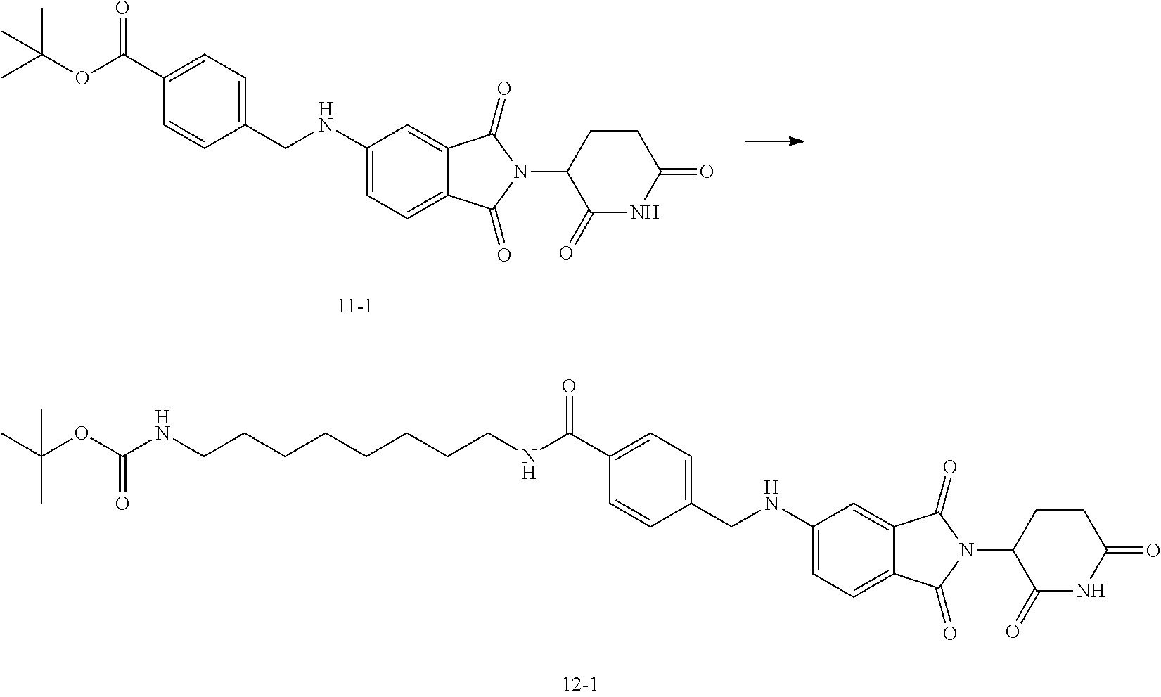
C1(NCC2=CC=C(C(NCCCCCCCCNC(OC(C)(C)C)=O)=O)C=C2)=CC=C2C(=C1)C(=O)N(C1C(=O)NC(=O)CC1)C2=O.C1(NCC2=CC=C(C(OC(C)(C)C)=O)C=C2)=CC=C2C(=C1)C(=O)N(C1C(=O)NC(=O)CC1)C2=O
